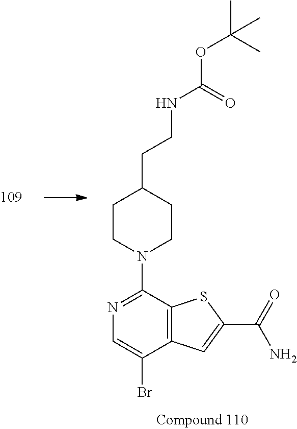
C12=C(SC(C(=O)N)=C1)C(N1CCC(CCNC(OC(C)(C)C)=O)CC1)=NC=C2Br
